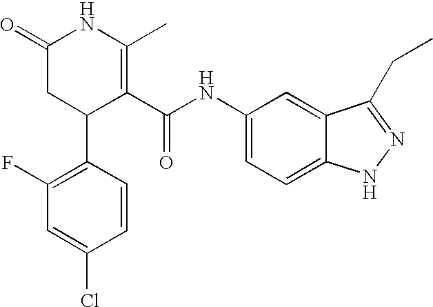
C1(F)=C(C2C(C(NC3=CC=C4C(=C3)C(CC)=NN4)=O)=C(C)NC(=O)C2)C=CC(Cl)=C1
